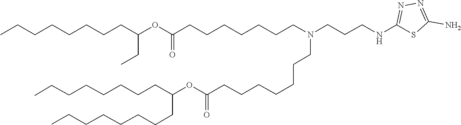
C(C(CC)OC(=O)CCCCCCCN(CCCCCCCC(OC(CCCCCCCC)CCCCCCCC)=O)CCCNC1=NN=C(N)S1)CCCCCCC
